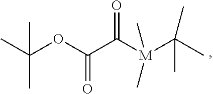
CC(C)(OC(=O)C(=O)[M](C(C)(C)C)(C)C)C
